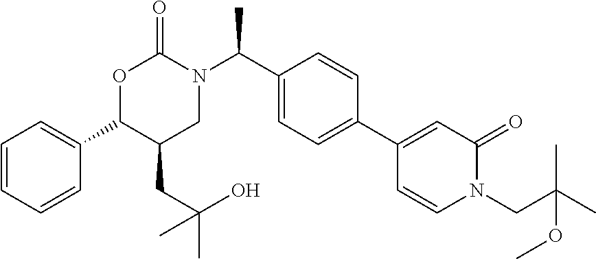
C1=CC=CC(C2C(CC(C)(O)C)CN(C(C3=CC=C(C4=CC(=O)N(CC(C)(C)OC)C=C4)C=C3)C)C(=O)O2)=C1
